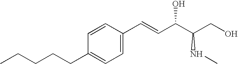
C(CC1=CC=C(C=CC(C(CO)NC)O)C=C1)CCC
